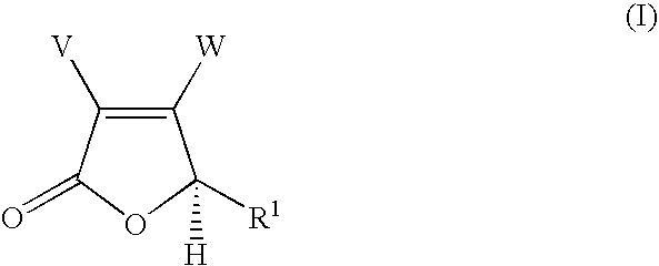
C1([W])=C([V])C(=O)OC1([R1])[H]
